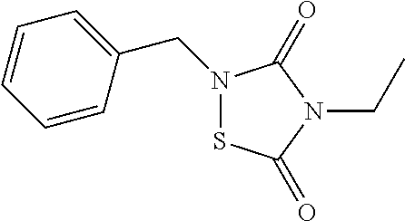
C1=CC=CC(CN2SC(=O)N(CC)C2=O)=C1
